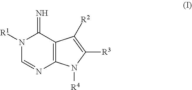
N1([R1])C=NC2=C(C1=N)C([R2])=C([R3])N2[R4]
